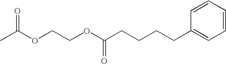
O(C(C)=O)CCOC(CCCCC1=CC=CC=C1)=O
